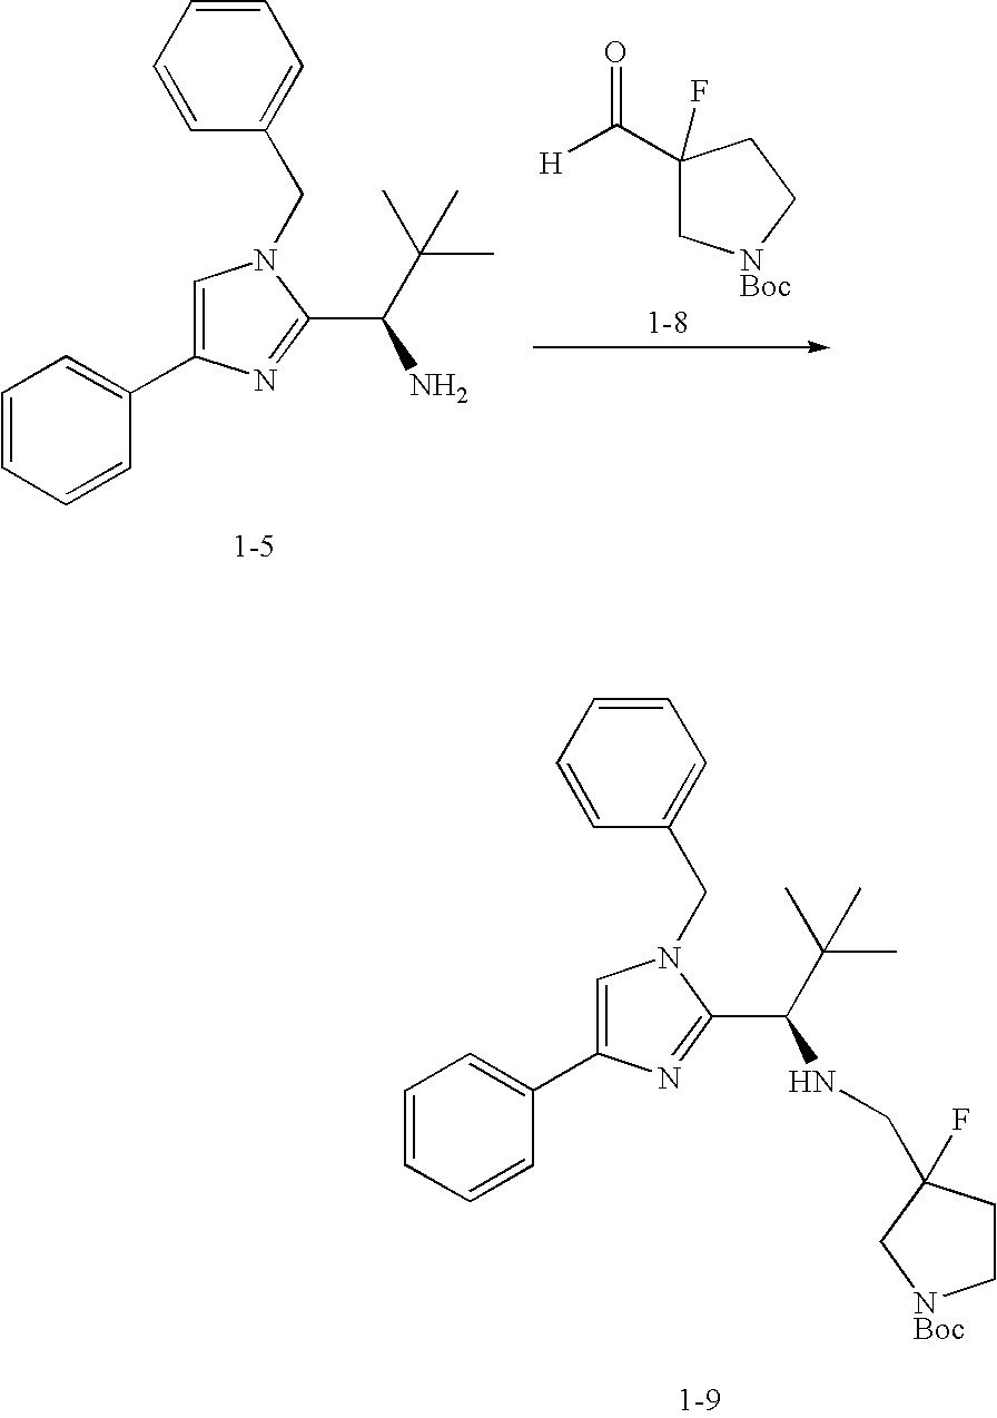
C1=CC=CC(C2=CN(CC3=CC=CC=C3)C(C(C(C)(C)C)N)=N2)=C1.[H]C(C1(F)C[NBoc]CC1)=O.C1=CC=CC(C2=CN(CC3=CC=CC=C3)C(C(C(C)(C)C)NCC3(F)CC[NBoc]C3)=N2)=C1
